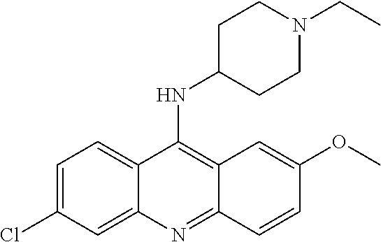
C1=C(Cl)C=C2C(=C1)C(NC1CCN(CC)CC1)=C1C(=N2)C=CC(OC)=C1
